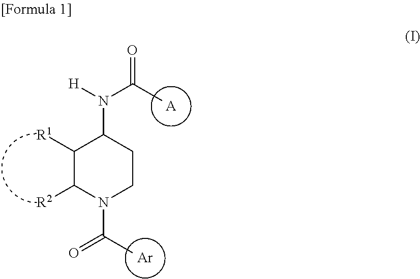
[Ar].[A].C1([R1])C([R2])N(C(=O)C)CCC1N([H])C(=O)C
